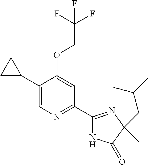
C1(C2CC2)=CN=C(C2=NC(CC(C)C)(C)C(=O)N2)C=C1OCC(F)(F)F
